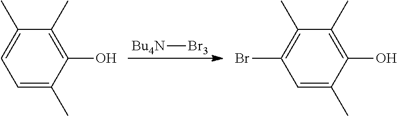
C1(C)=C(O)C(C)=CC=C1C.[Bu4N][Br3].C1(C)=C(O)C(C)=CC(Br)=C1C
